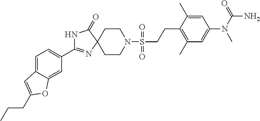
C1CN(S(=O)(=O)CCC2=C(C)C=C(N(C)C(=O)N)C=C2C)CCC12N=C(C1=CC=C3C(=C1)OC(CCC)=C3)NC2=O
